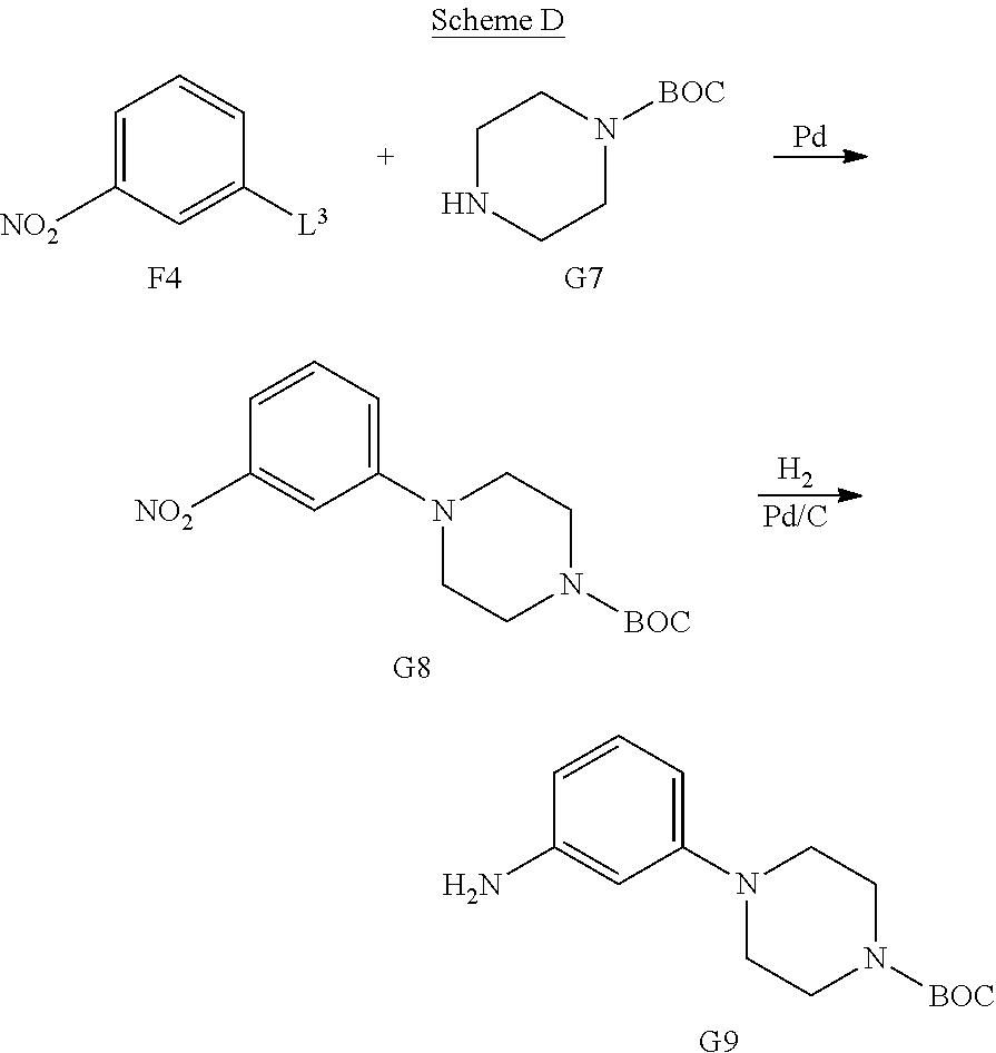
C1NCCN([BOC])C1.[G7].[Pd].C1=C([NO2])C=C([L3])C=C1.[F4].[H2].[Pd/C].C1=CC=C(N2CCN([BOC])CC2)C=C1[NO2].[G8].C1=CC=C(N2CCN([BOC])CC2)C=C1N.[G9]
